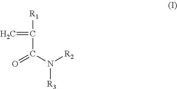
[R1]C(C(=O)N([R2])[R3])=C
